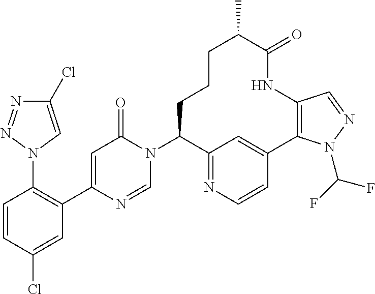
C1=CC(Cl)=CC(C2=CC(=O)N(C3C4=NC=CC(=C4)C4=C(NC(=O)C(C)CCC3)C=NN4C(F)F)C=N2)=C1N1C=C(Cl)N=N1
